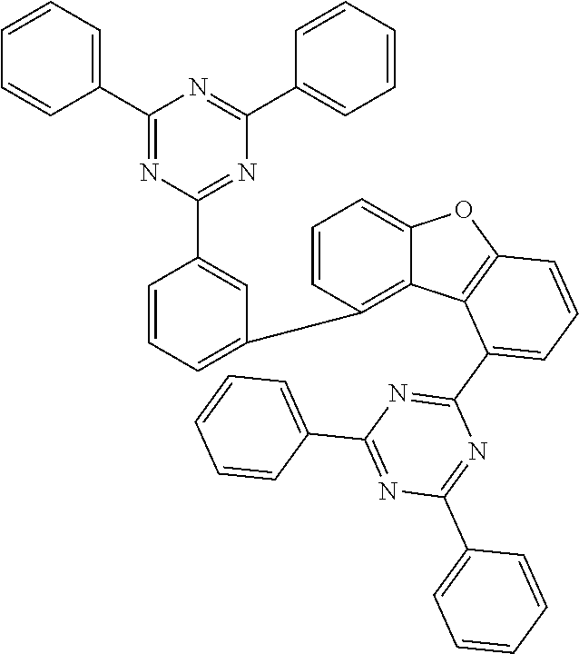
C1(C2=CC=CC=C2)=NC(C2=CC(C3=C4C(=CC=C3)OC3=C4C(C4=NC(C5=CC=CC=C5)=NC(C5=CC=CC=C5)=N4)=CC=C3)=CC=C2)=NC(C2=CC=CC=C2)=N1
